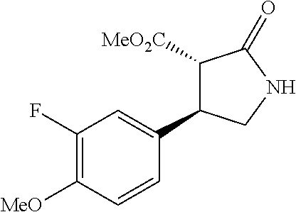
C1([MeO2C])C(C2=CC(F)=C([MeO])C=C2)CNC1=O
